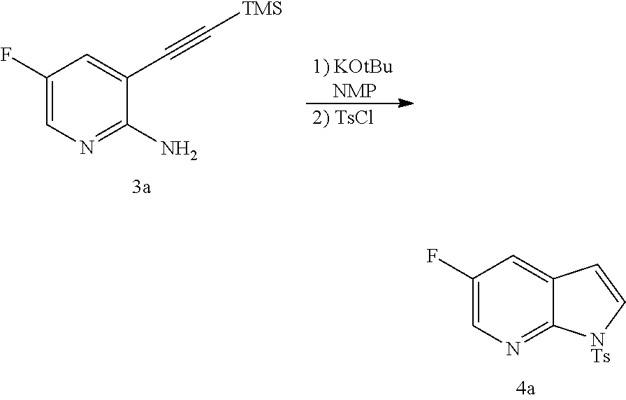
C1(F)=CN=C2C(=C1)C=C[NTs]2.[1) KOtBu    NMP].C1(F)=CN=C(N)C(C#C[TMS])=C1.[2) TsCl]
